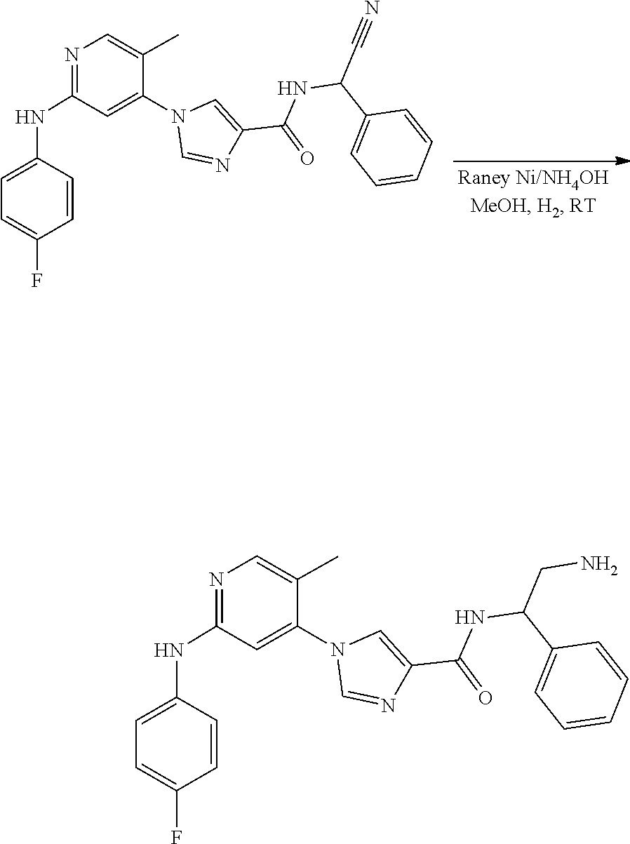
N1(C2=CC(NC3=CC=C(F)C=C3)=NC=C2C)C=NC(C(NC(C2=CC=CC=C2)CN)=O)=C1.N1(C2=CC(NC3=CC=C(F)C=C3)=NC=C2C)C=NC(C(NC(C2=CC=CC=C2)C#N)=O)=C1
